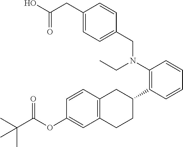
C1(OC(C(C)(C)C)=O)=CC2=C(C=C1)CC(C1=C(N(CC)CC3=CC=C(CC(O)=O)C=C3)C=CC=C1)CC2
